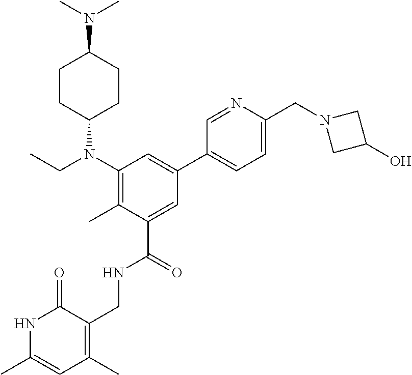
C1(N(CC)C2CCC(N(C)C)CC2)=C(C)C(C(=O)NCC2=C(C)C=C(C)NC2=O)=CC(C2=CC=C(CN3CC(O)C3)N=C2)=C1
